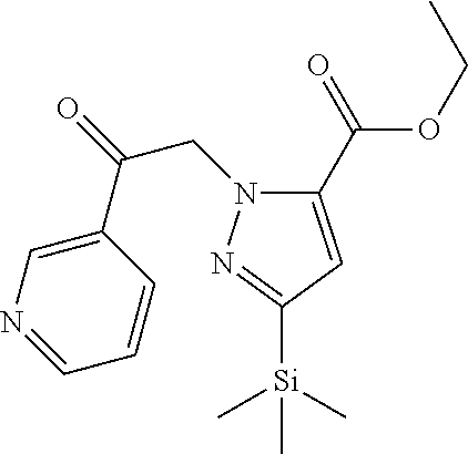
C1(C(OCC)=O)=CC([Si](C)(C)C)=NN1CC(C1=CN=CC=C1)=O
